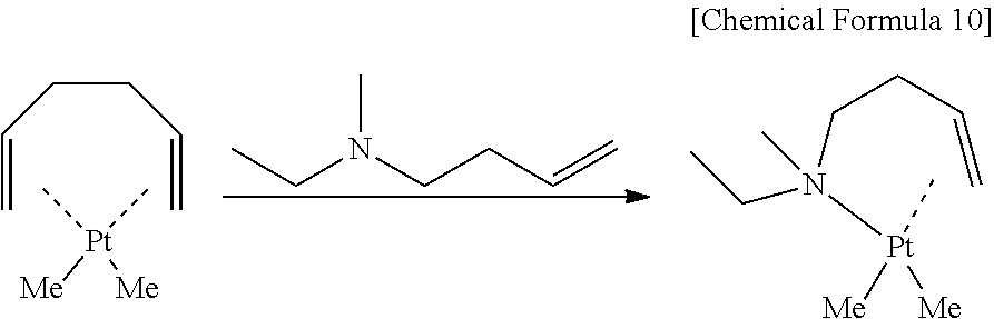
C=CCCC=C.[Pt]([Me])([Me])(C)C.C(N(CCC=C)C)C.N(CCC=C)([Pt]([Me])([Me])C)(CC)C
